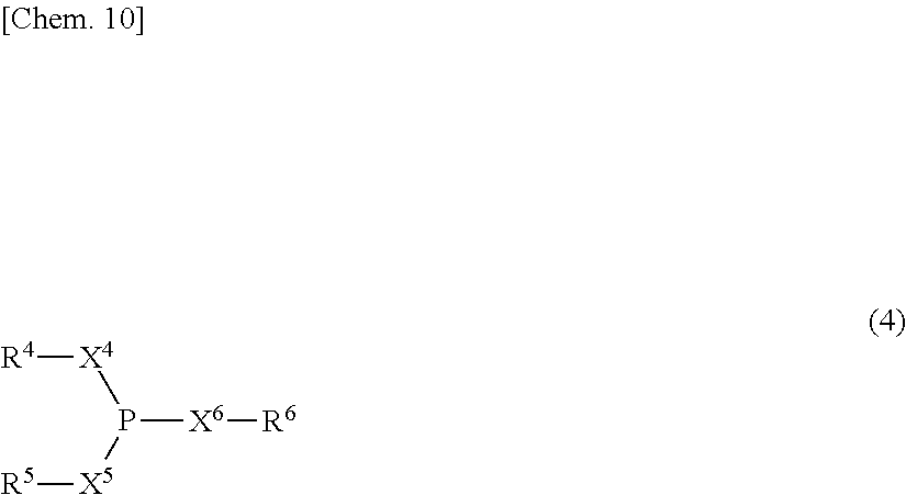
P([X6][R6])([X5][R5])[X4][R4]
